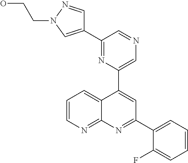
N1=C(C2=CN(CCO)N=C2)C=NC=C1C1=CC(C2=CC=CC=C2F)=NC2=NC=CC=C12
